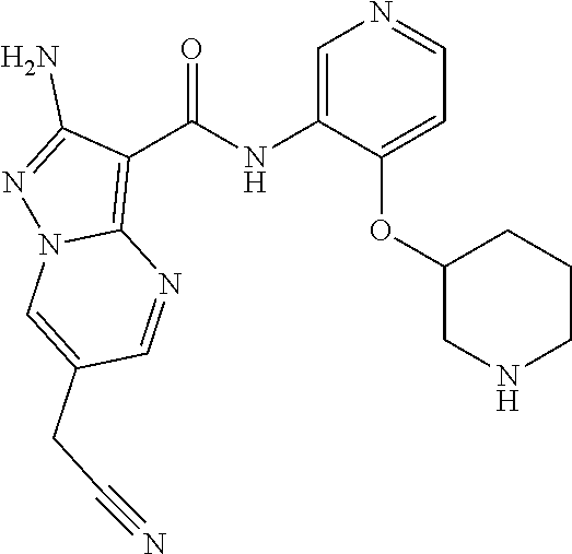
C1=C(NC(C2=C3N(N=C2N)C=C(CC#N)C=N3)=O)C(OC2CNCCC2)=CC=N1
